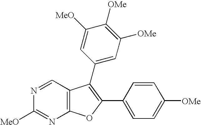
C12=C(C=NC([MeO])=N1)C(C1=CC([OMe])=C([OMe])C([MeO])=C1)=C(C1=CC=C([OMe])C=C1)O2
